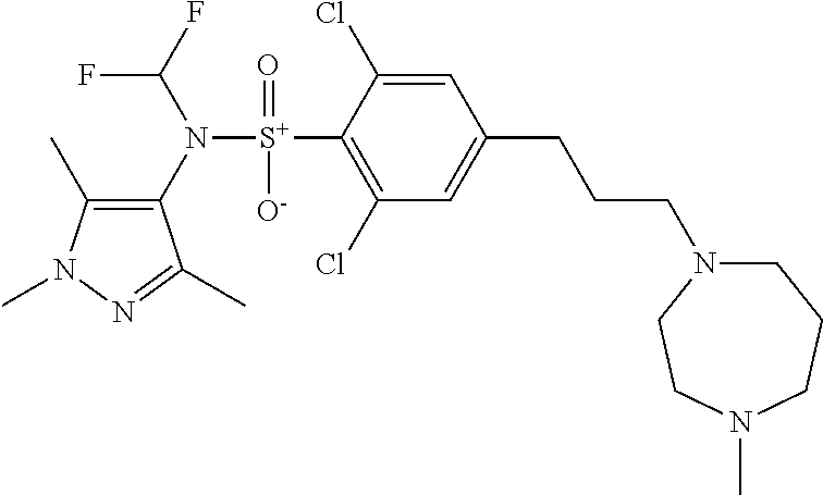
C1(C)=C(N([S+](C2=C(Cl)C=C(CCCN3CCCN(C)CC3)C=C2Cl)(=O)[O-])C(F)F)C(C)=NN1C
